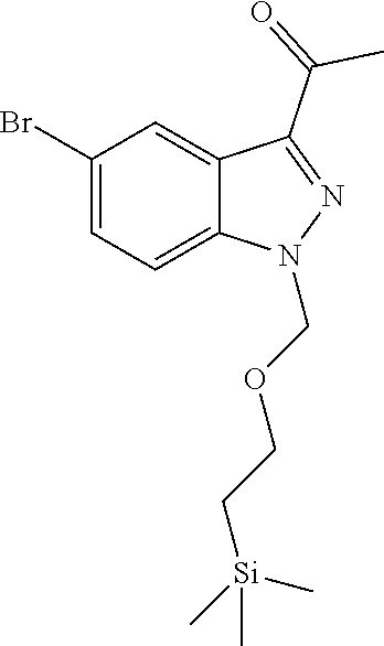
C1(Br)=CC=C2C(=C1)C(C(=O)C)=NN2COCC[Si](C)(C)C
